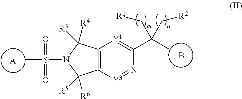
C12=C([Y3]=NC(C(C)(C[R2])C[R1])=[Y1]1)C([R6])([R5])N(S(C)(=O)=O)C2([R4])[R3].[A].B
